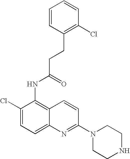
C1=CC(CCC(NC2=C3C(=CC=C2Cl)N=C(N2CCNCC2)C=C3)=O)=C(Cl)C=C1
